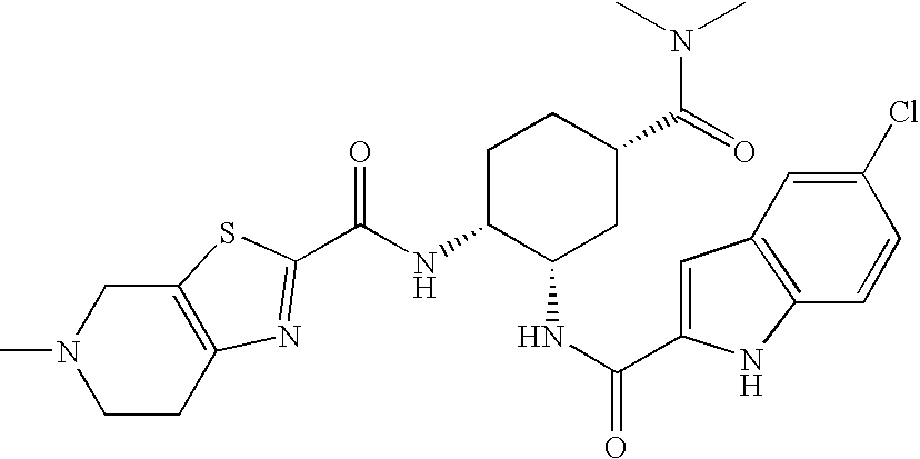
C12=C(SC(C(NC3C(NC(=O)C4=CC5=C(N4)C=CC(Cl)=C5)CC(C(=O)N(C)C)CC3)=O)=N1)CN(C)CC2
